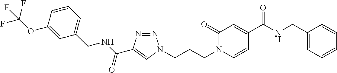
N1=NC(C(NCC2=CC=CC(OC(F)(F)F)=C2)=O)=CN1CCCN1C=CC(C(NCC2=CC=CC=C2)=O)=CC1=O
